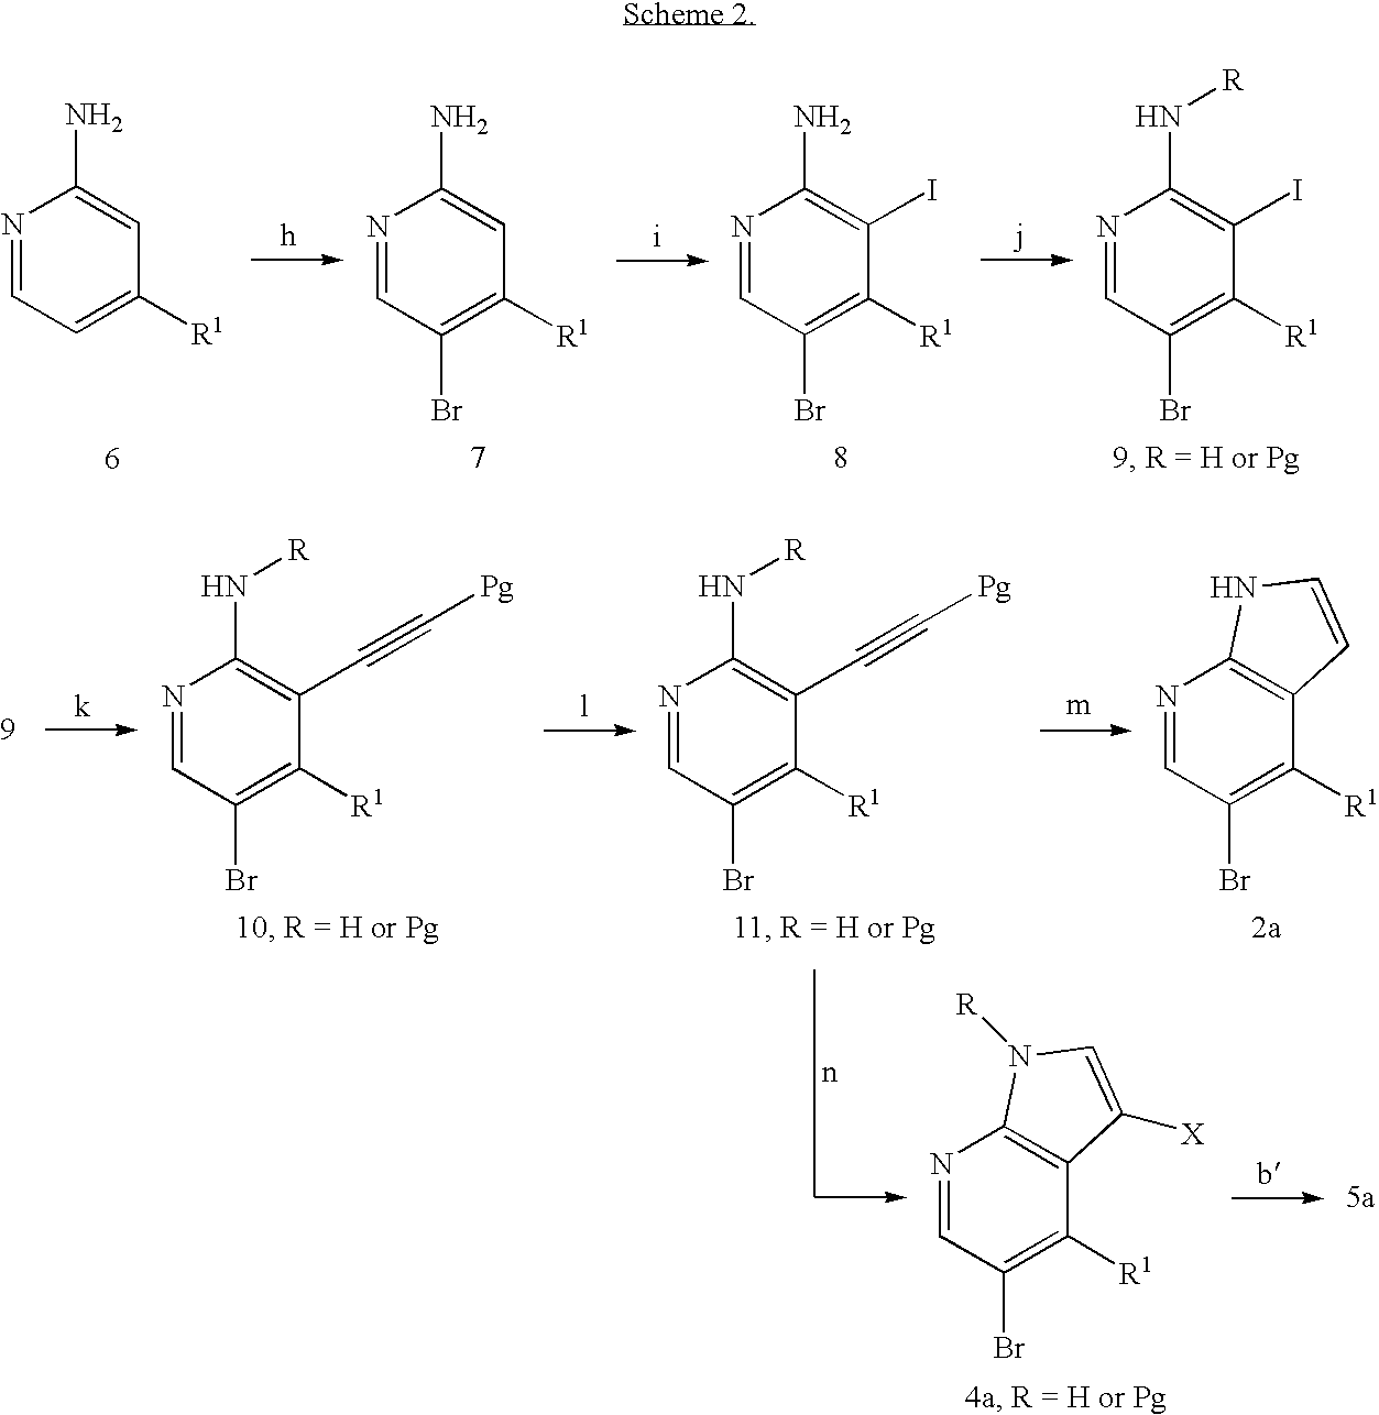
N1=CC=C([R1])C=C1N.N1=CC(Br)=C([R1])C=C1N.N1=CC(Br)=C([R1])C(I)=C1N.N1=CC(Br)=C([R1])C(I)=C1N[R].N1=CC(Br)=C([R1])C(C#C[Pg])=C1N[R].N1=CC(Br)=C([R1])C(C#C[Pg])=C1N[R].N1=CC(Br)=C([R1])C2=C1NC=C2.N1=CC(Br)=C([R1])C2=C1N([R])C=C2[X]
